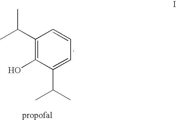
C1(C(C)C)=C(O)C(C(C)C)=CC=C1
